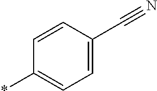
*C1=CC=C(C#N)C=C1
